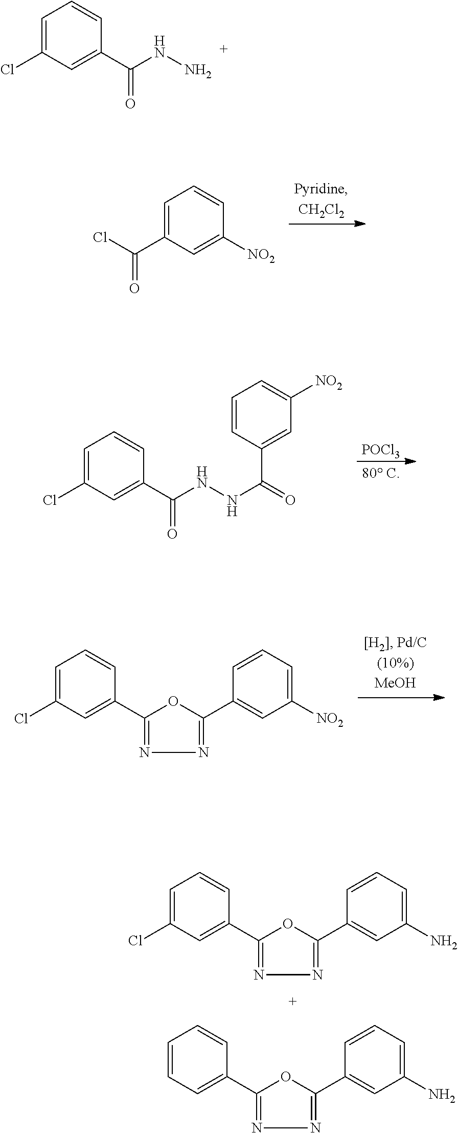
C1=C(Cl)C=C(C2=NN=C(C3=CC(N)=CC=C3)O2)C=C1.C1=CC=C(C2=NN=C(C3=CC(N)=CC=C3)O2)C=C1.C1=C(Cl)C=C(C(NN)=O)C=C1.C1=C(C(Cl)=O)C=C([NO2])C=C1.[POCl3].C1=C(Cl)C=C(C(NNC(=O)C2=CC([NO2])=CC=C2)=O)C=C1.C1=C(Cl)C=C(C2=NN=C(C3=CC([NO2])=CC=C3)O2)C=C1
